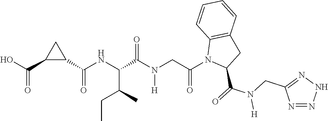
C1(C(NC(C(N(CC(N2C(C(=O)N(CC3=NNN=N3)[H])CC3=C2C=CC=C3)=O)[H])=O)C(C)CC)=O)CC1C(O)=O
